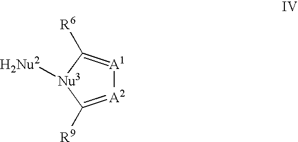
[A1]1=C([R6])[Nu3]([H2Nu2])C([R9])=[A2]1
